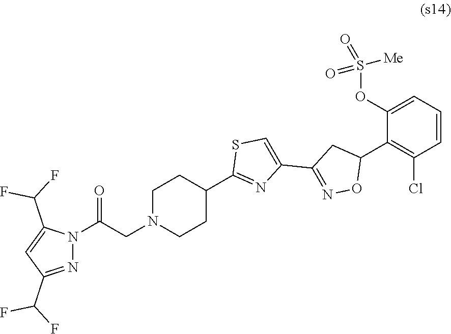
C1N(CC(N2N=C(C(F)F)C=C2C(F)F)=O)CCC(C2=NC(C3=NOC(C4=C(Cl)C=CC=C4OS([Me])(=O)=O)C3)=CS2)C1
